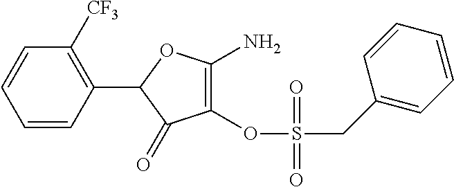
C1(C2=C([CF3])C=CC=C2)C(=O)C(OS(CC2=CC=CC=C2)(=O)=O)=C(N)O1
